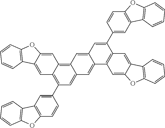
C1=C2C(=CC3=C4C(=CC(C5=CC6=C(C=C5)OC5=C6C=CC=C5)=C13)C=C1C(=C4)C=C(C3=CC4=C(C=C3)OC3=C4C=CC=C3)C3=C1C=C1C(=C3)C3=C(O1)C=CC=C3)OC1=C2C=CC=C1
